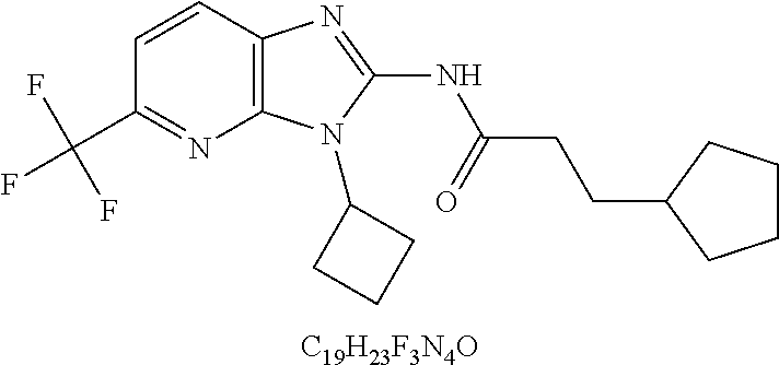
C1=CC2=C(N=C1C(F)(F)F)N(C1CCC1)C(NC(CCC1CCCC1)=O)=N2.[C19H23F3N4O]
